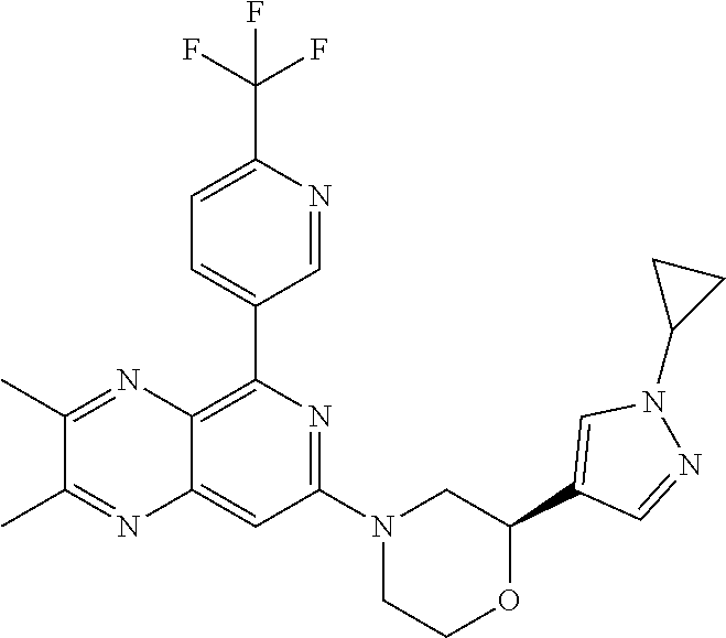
C1(C2=C3C(=CC(N4CCOC(C5=CN(C6CC6)N=C5)C4)=N2)N=C(C)C(C)=N3)=CC=C(C(F)(F)F)N=C1
